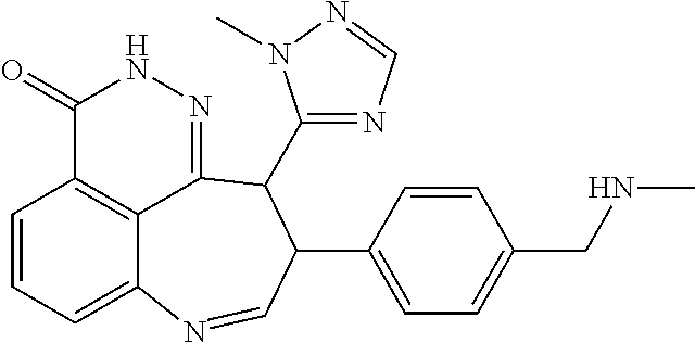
C1=CC=C2C3=C1C(=O)NN=C3C(C1=NC=NN1C)C(C1=CC=C(CNC)C=C1)C=N2
